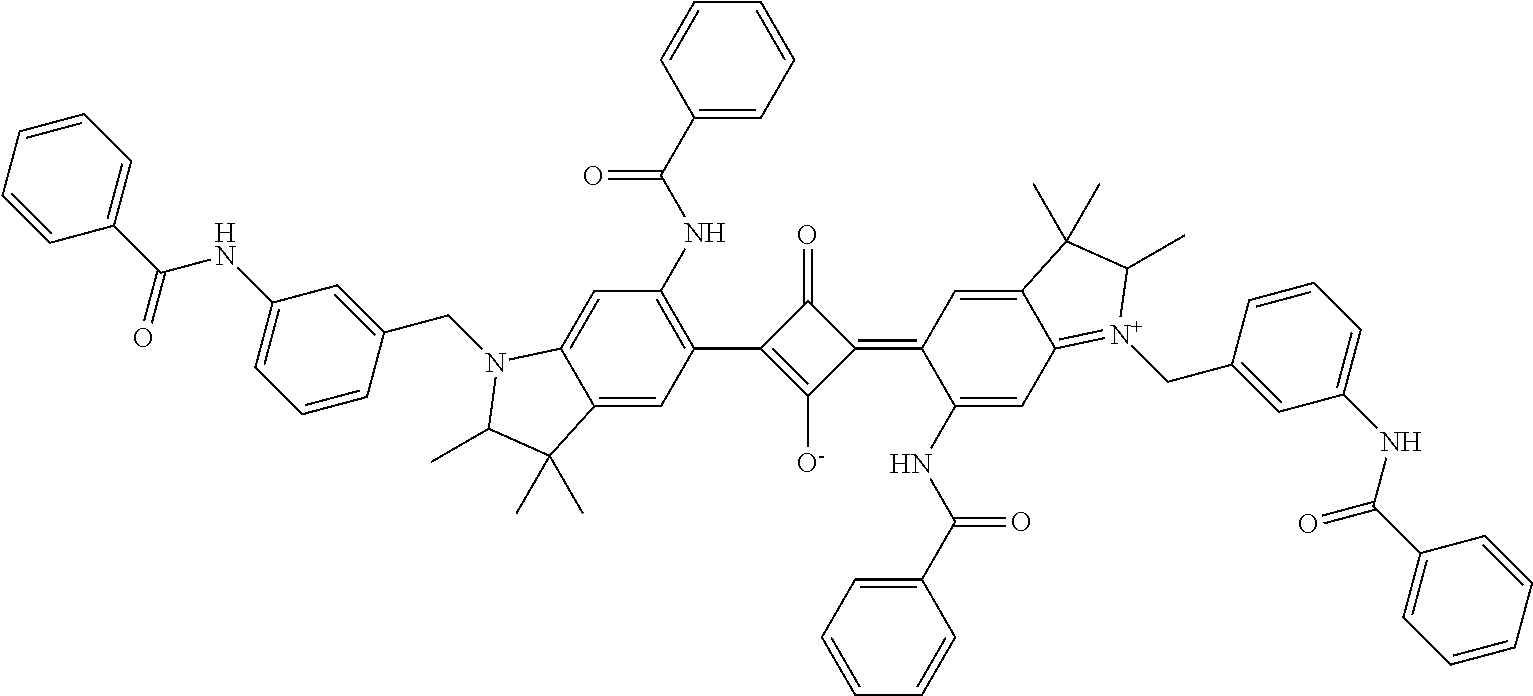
C1([O-])=C(C2=C(NC(=O)C3=CC=CC=C3)C=C3C(=C2)C(C)(C)C(C)N3CC2=CC(NC(C3=CC=CC=C3)=O)=CC=C2)C(=O)C1=C1C(NC(C2=CC=CC=C2)=O)=CC2=[N+](CC3=CC(NC(=O)C4=CC=CC=C4)=CC=C3)C(C)C(C)(C)C2=C1
